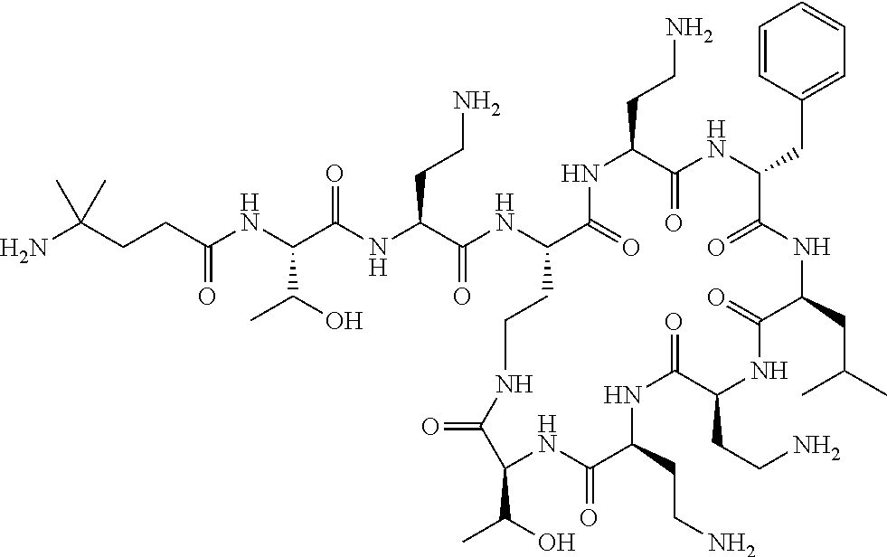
C(NC(C(NC(C(NC1C(=O)NC(CCN)C(=O)NC(CC2=CC=CC=C2)C(=O)NC(CC(C)C)C(=O)NC(CCN)C(=O)NC(CCN)C(=O)NC(C(O)C)C(=O)NCC1)=O)CCN)=O)C(O)C)(=O)CCC(N)(C)C
